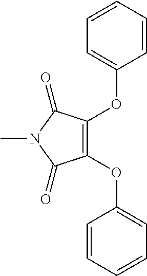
C1(OC2=CC=CC=C2)=C(OC2=CC=CC=C2)C(=O)N(C)C1=O
